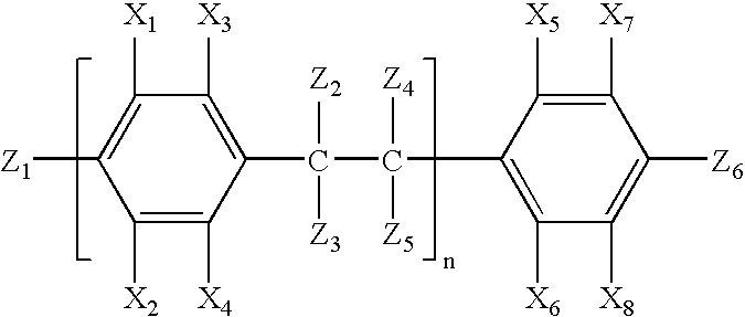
C1([X2])=C([X4])C(C(C(C2=C([X6])C([X8])=C([Z6])C([X7])=C2[X5])([Z4])[Z5])([Z2])[Z3])=C([X3])C([X1])=C1[Z1]
